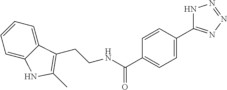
C1=C2C(=CC=C1)C(CCNC(C1=CC=C(C3=NN=NN3)C=C1)=O)=C(C)N2
